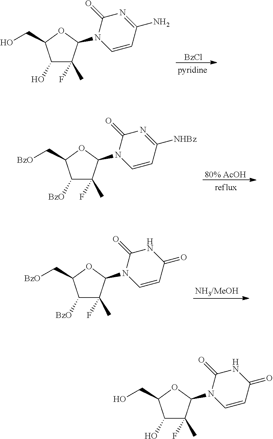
[BzCl].C1(O)C(F)(C)C(N2C=CC(N)=NC2=O)OC1CO.[80% AcOH].C1([BzO])C(F)(C)C(N2C=CC([NHBz])=NC2=O)OC1C[BzO].[NH3/MeOH].C1([BzO])C(F)(C)C(N2C=CC(=O)NC2=O)OC1C[BzO].C1(O)C(F)(C)C(N2C=CC(=O)NC2=O)OC1CO
